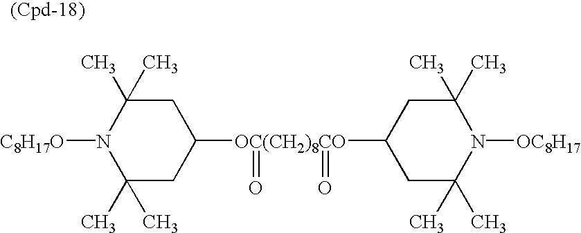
C1(C)(C)CC([OC(CH2)8CO](=O)(=O)C2CC(C)(C)N([OC8H17])C(C)(C)C2)CC(C)(C)N1[C8H17O]
